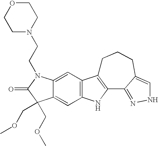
C12=CC3=C(C=C1C(COC)(COC)C(=O)N2CCN1CCOCC1)NC1=C3CCCC2=CNN=C12
